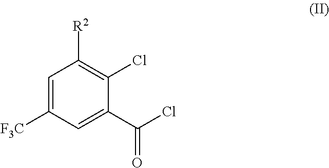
C1=C([F3C])C=C(C(Cl)=O)C(Cl)=C1[R2]
